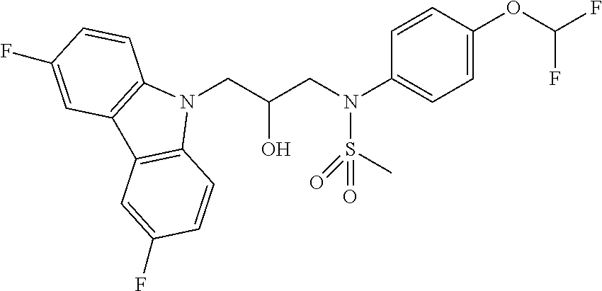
N1(CC(CN(S(C)(=O)=O)C2=CC=C(OC(F)F)C=C2)O)C2=C(C3=C1C=CC(F)=C3)C=C(F)C=C2
